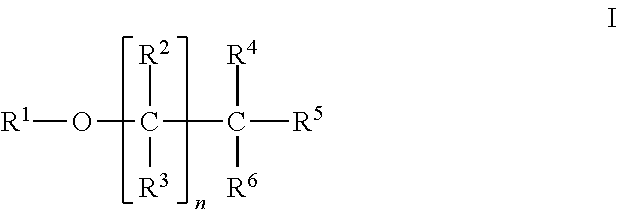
[R1]OC(C([R5])([R6])[R4])([R2])[R3]
